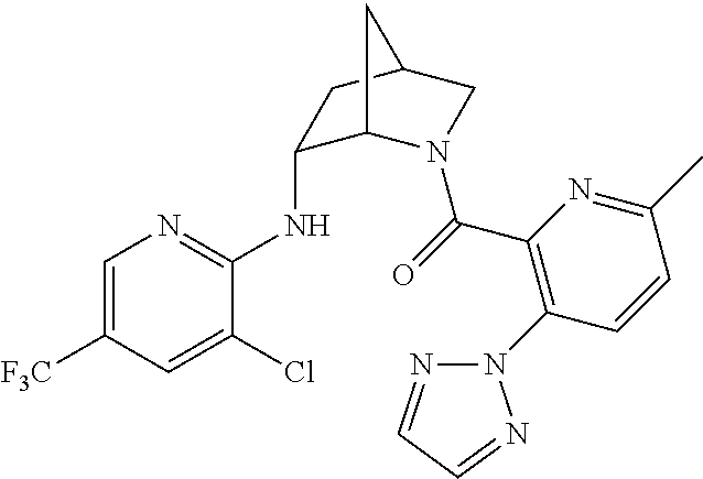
C1(NC2=NC=C([F3C])C=C2Cl)C2N(C(=O)C3=C(N4N=CC=N4)C=CC(C)=N3)CC(C1)C2
